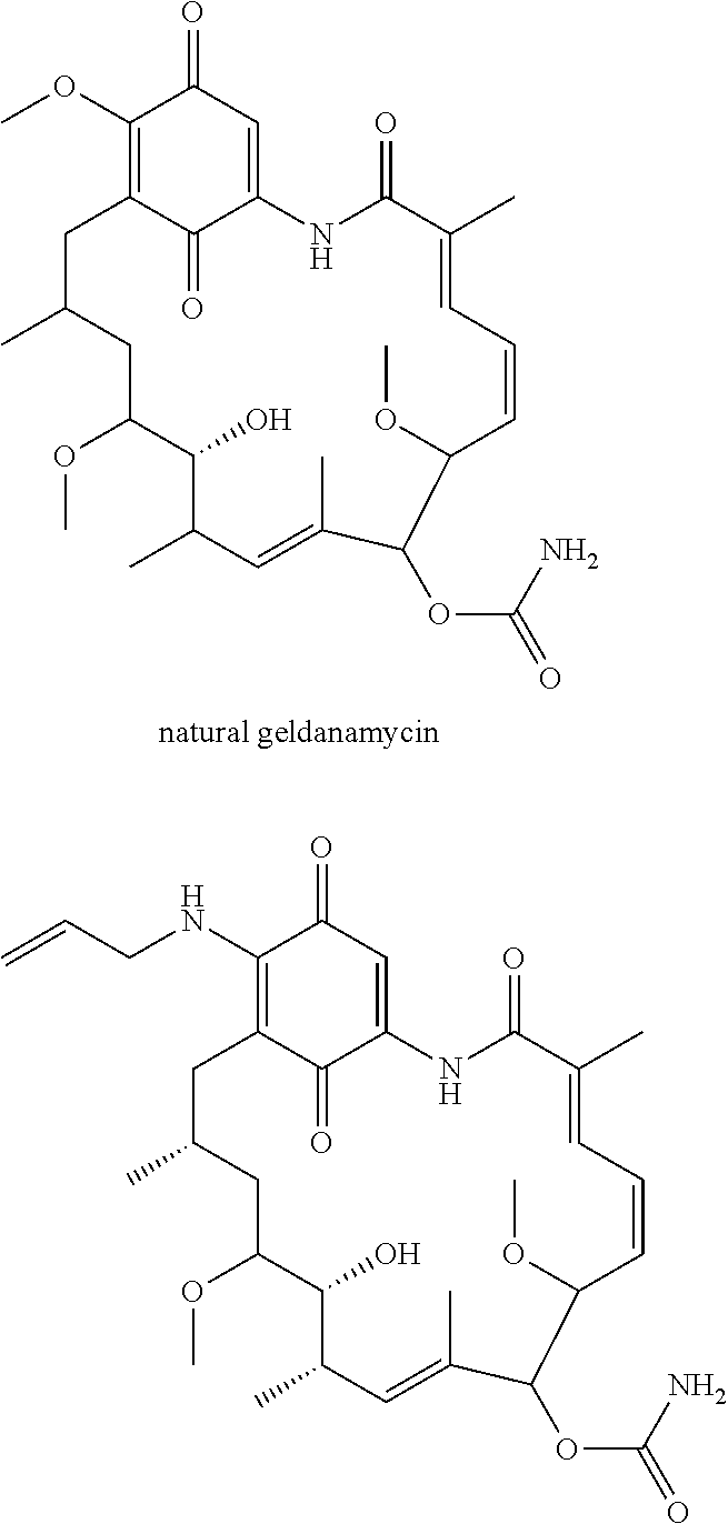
C1(OC)=C2C(=O)C(=CC1=O)NC(=O)C(C)=CC=CC(OC)C(OC(=O)N)C(C)=CC(C)C(O)C(OC)CC(C)C2.C1(NCC=C)=C2C(=O)C(=CC1=O)NC(=O)C(C)=CC=CC(OC)C(OC(=O)N)C(C)=CC(C)C(O)C(OC)CC(C)C2
